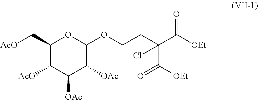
C1(C[AcO])C([AcO])C([OAc])C([OAc])C(OCCC(C([OEt])=O)(C(=O)[OEt])Cl)O1
